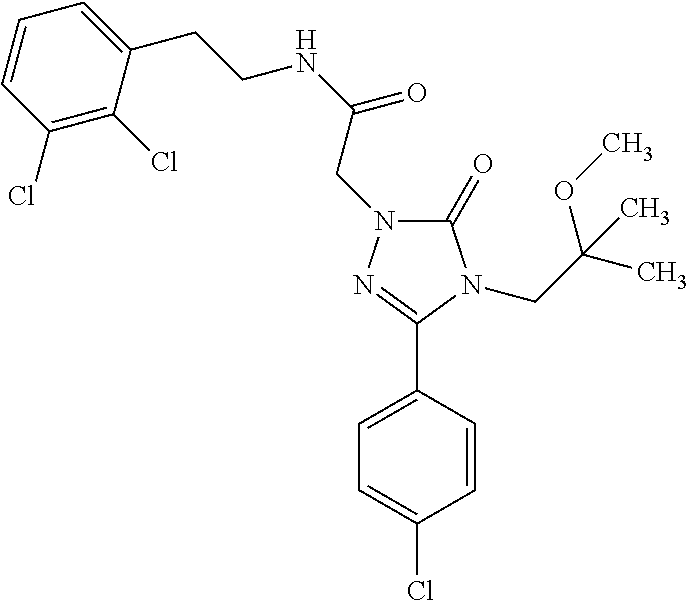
C1(=O)N(CC(NCCC2=CC=CC(Cl)=C2Cl)=O)N=C(C2=CC=C(Cl)C=C2)N1CC(C)(OC)C
